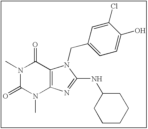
N1(C)C(=O)N(C)C2=C(C1=O)N(CC1=CC=C(O)C(Cl)=C1)C(NC1CCCCC1)=N2
